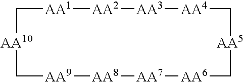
[AA1]1[AA2][AA3][AA4]C[AA5]C[AA6][AA7][AA8][AA9]C[AA10]C1
